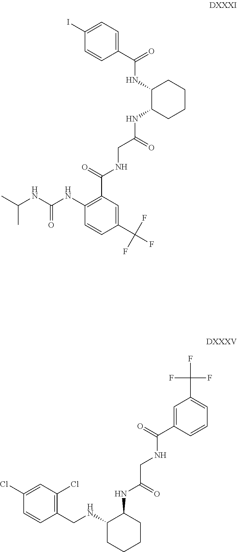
C1=C(C(NCC(NC2C(NCC3=C(Cl)C=C(Cl)C=C3)CCCC2)=O)=O)C=CC=C1C(F)(F)F.C1(C(=O)NC2C(NC(CNC(C3=C(NC(NC(C)C)=O)C=CC(C(F)(F)F)=C3)=O)=O)CCCC2)=CC=C(I)C=C1
